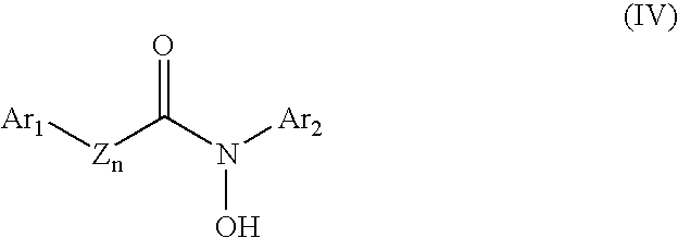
[Ar2]N(C([Zn][Ar1])=O)O
